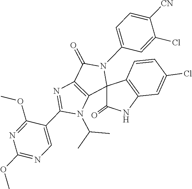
CC(N1C(C2=CN=C(OC)N=C2OC)=NC2=C1C1(N(C3=CC=C([CN])C(Cl)=C3)C2=O)C2=C(C=C(Cl)C=C2)NC1=O)C
